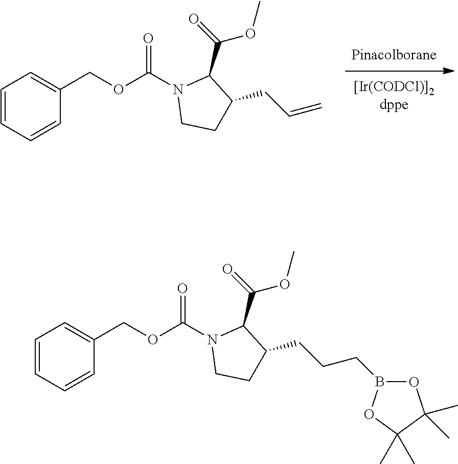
C1(COC(N2CCC(CCCB3OC(C)(C)C(C)(C)O3)C2C(=O)OC)=O)=CC=CC=C1.C1(COC(N2CCC(CC=C)C2C(=O)OC)=O)=CC=CC=C1
